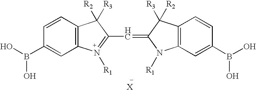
C1=CC2=C(C=C1B(O)O)N([R1])=C(C=C1N([R1])C3=C(C1([R3])[R2])C=CC(B(O)O)=C3)C2([R2])[R3]
